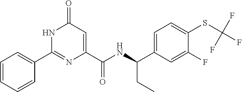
C1=CC=CC(C2=NC(C(=O)NC(CC)C3=CC=C(SC(F)(F)F)C(F)=C3)=CC(=O)N2)=C1
